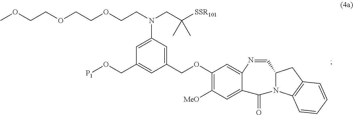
C1(OCC2=CC(N(CC([SSR101])(C)C)CCOCCOCCOC)=CC(CO[P1])=C2)=C([MeO])C=C2C(=C1)N=CC1N(C2=O)C2=C(C1)C=CC=C2
